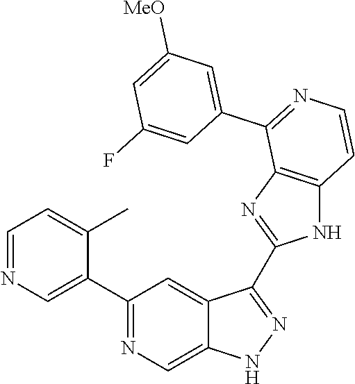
C1(C2=CN=CC=C2C)=NC=C2C(=C1)C(C1=NC3=C(N1)C=CN=C3C1=CC([MeO])=CC(F)=C1)=NN2
